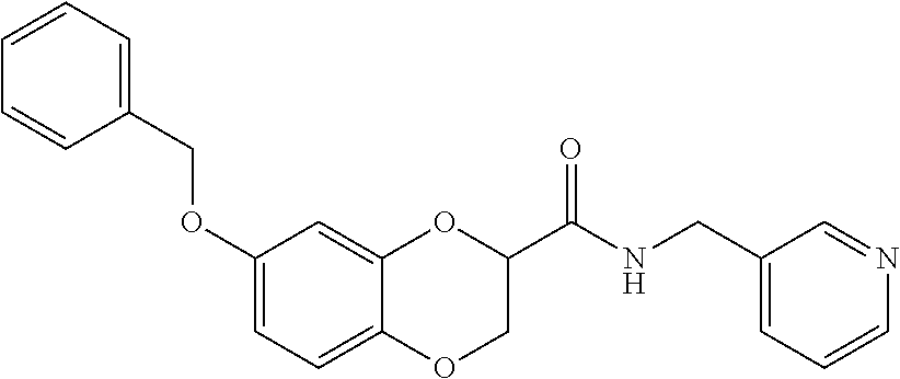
C12=CC=C(OCC3=CC=CC=C3)C=C1OC(C(NCC1=CC=CN=C1)=O)CO2
